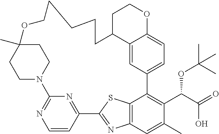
C1=CC2=NC(=N1)N1CCC(C)(CC1)OCCCCCC1C3=CC(=CC=C3OCC1)C1=C(C(C(O)=O)OC(C)(C)C)C(C)=CC3=C1SC2=N3
